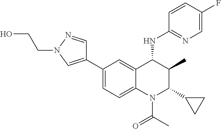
C1(C2=CN(CCO)N=C2)=CC=C2C(=C1)C(NC1=NC=C(F)C=C1)C(C)C(C1CC1)N2C(C)=O
